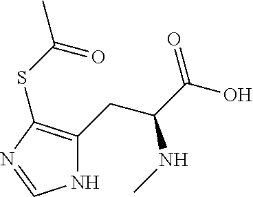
N1C(CC(C(O)=O)NC)=C(SC(C)=O)N=C1
